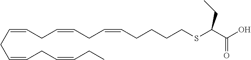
C(=CCC=CCC=CCC)CC=CCC=CCCCCSC(C(O)=O)CC
